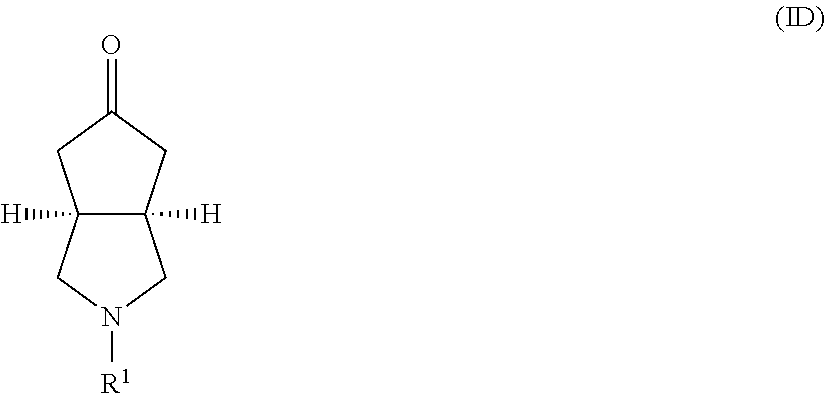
C12([H])C([H])(CN([R1])C1)CC(=O)C2
